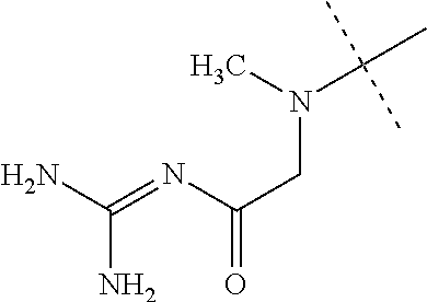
NC(N)=NC(CN(C(C)(C)C)C)=O
